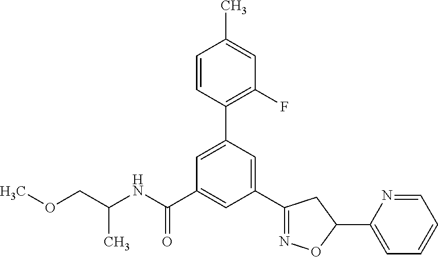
C(C(NC(C1=CC(C2=NOC(C3=CC=CC=N3)C2)=CC(C2=C(F)C=C(C)C=C2)=C1)=O)C)OC
